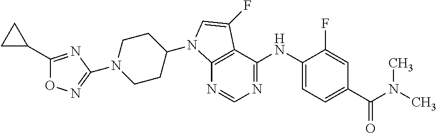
N1(C2=NOC(C3CC3)=N2)CCC(N2C3=C(C(NC4=CC=C(C(N(C)C)=O)C=C4F)=NC=N3)C(F)=C2)CC1
